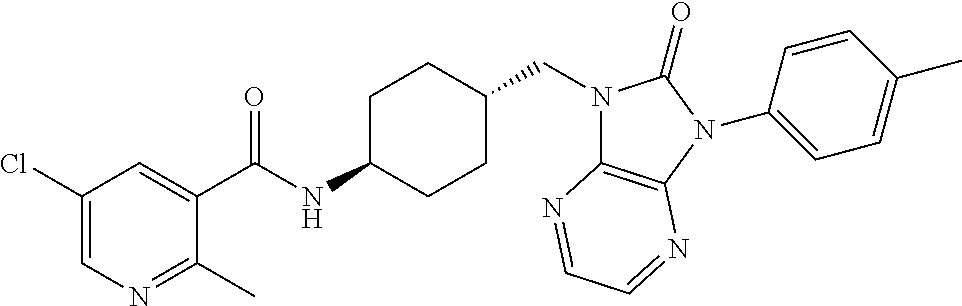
C1(Cl)=CN=C(C)C(C(NC2CCC(CN3C4=C(N(C5=CC=C(C)C=C5)C3=O)N=CC=N4)CC2)=O)=C1
